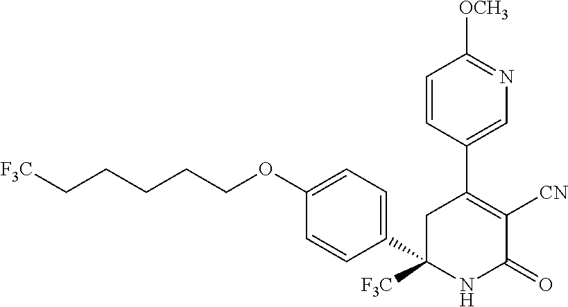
C1(C2([F3C])NC(=O)C([CN])=C(C3=CN=C([OCH3])C=C3)C2)=CC=C(OCCCCC[F3C])C=C1
